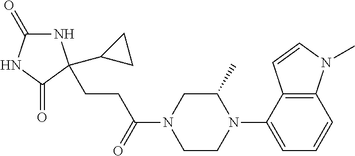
N1C(=O)NC(=O)C1(C1CC1)CCC(N1CCN(C2=CC=CC3=C2C=CN3C)C(C)C1)=O
